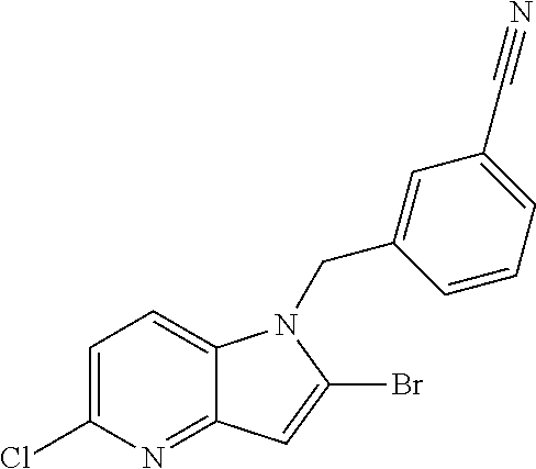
C1=C(Cl)N=C2C(=C1)N(CC1=CC(C#N)=CC=C1)C(Br)=C2
